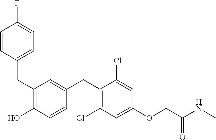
C(C1=C(O)C=CC(CC2=C(Cl)C=C(OCC(NC)=O)C=C2Cl)=C1)C1=CC=C(F)C=C1
